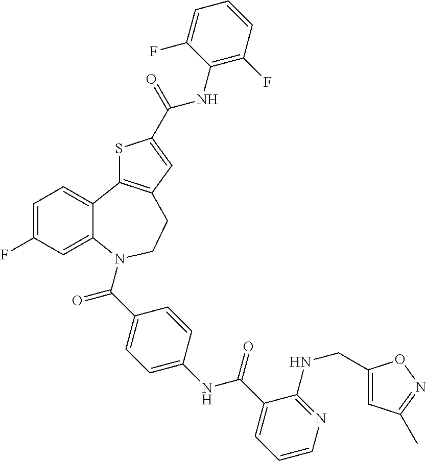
C1=C(F)C=C2C(=C1)C1=C(CCN2C(C2=CC=C(NC(C3=CC=CN=C3NCC3=CC(C)=NO3)=O)C=C2)=O)C=C(C(NC2=C(F)C=CC=C2F)=O)S1
